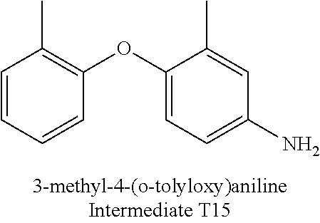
C1=CC=CC(OC2=CC=C(N)C=C2C)=C1C
